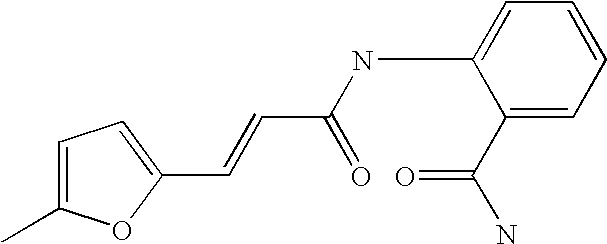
C1(C=CC(NC2=CC=CC=C2C(N)=O)=O)=CC=C(C)O1
